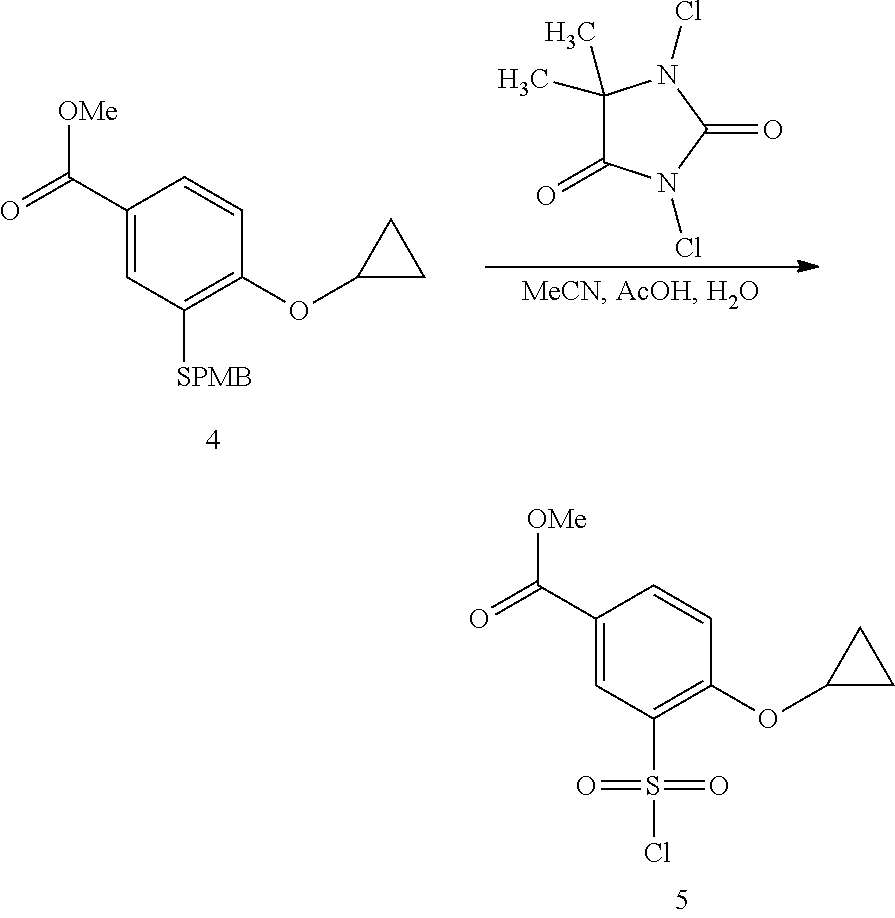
[OMe]C(C1=CC([SPMB])=C(OC2CC2)C=C1)=O.C1(C)(C)C(=O)N(Cl)C(=O)N1Cl.[OMe]C(C1=CC(S(=O)(=O)Cl)=C(OC2CC2)C=C1)=O
